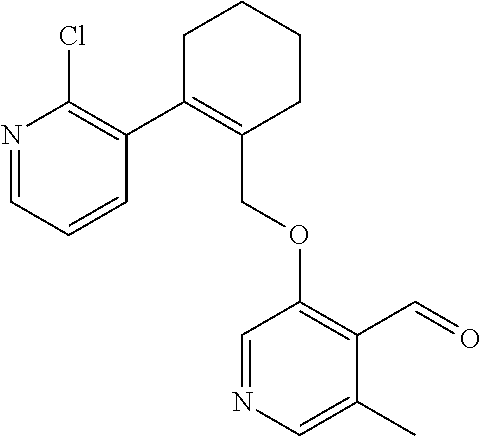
C1C(C2=C(Cl)N=CC=C2)=C(COC2=C(C=O)C(C)=CN=C2)CCC1
